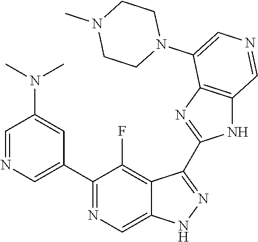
C1(C2=CN=CC(N(C)C)=C2)=NC=C2C(=C1F)C(C1=NC3=C(N1)C=NC=C3N1CCN(C)CC1)=NN2
